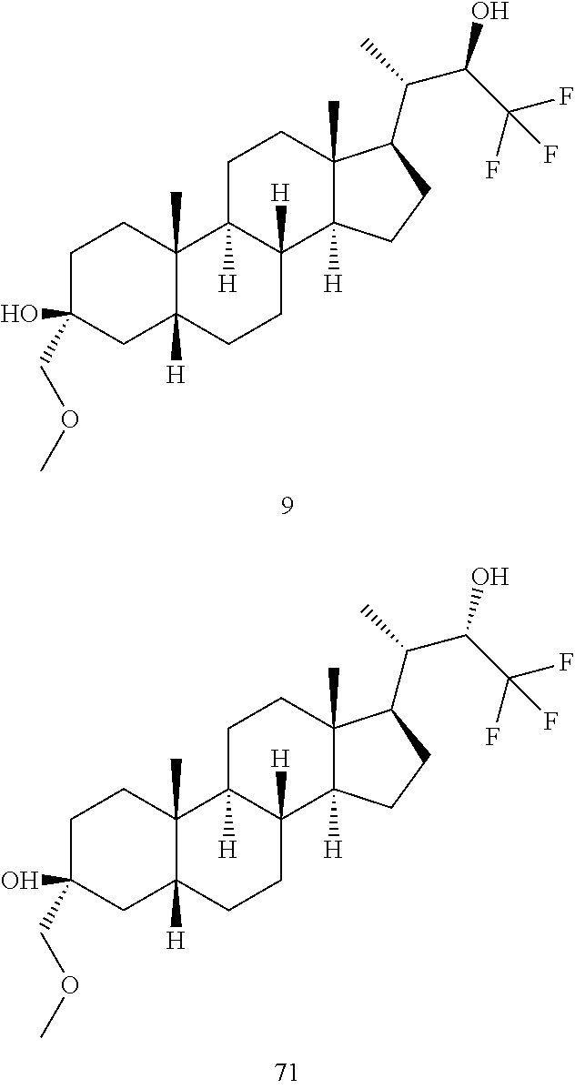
C1CC2([H])C(C)(C3([H])C1([H])C1([H])C(C)(CC3)C(C(C)C(C(F)(F)F)O)CC1)CCC(O)(COC)C2.C1CC2([H])C(C)(C3([H])C1([H])C1([H])C(C)(CC3)C(C(C)C(C(F)(F)F)O)CC1)CCC(O)(COC)C2
